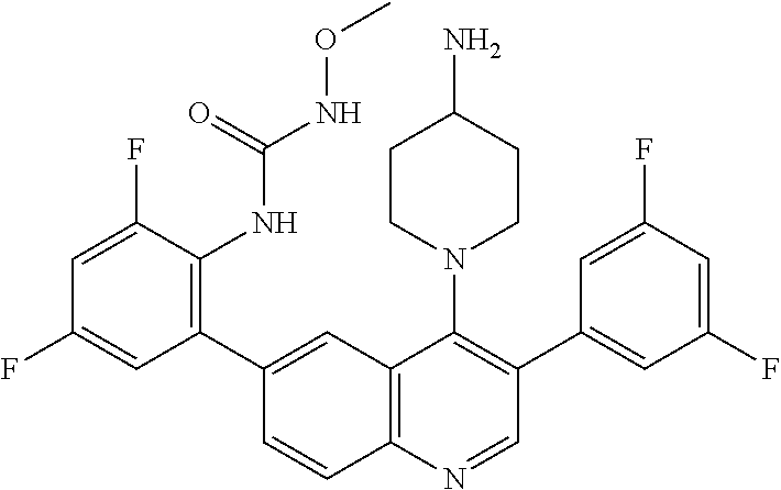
C1(C2=CC3=C(N=CC(C4=CC(F)=CC(F)=C4)=C3N3CCC(N)CC3)C=C2)=C(NC(NOC)=O)C(F)=CC(F)=C1
